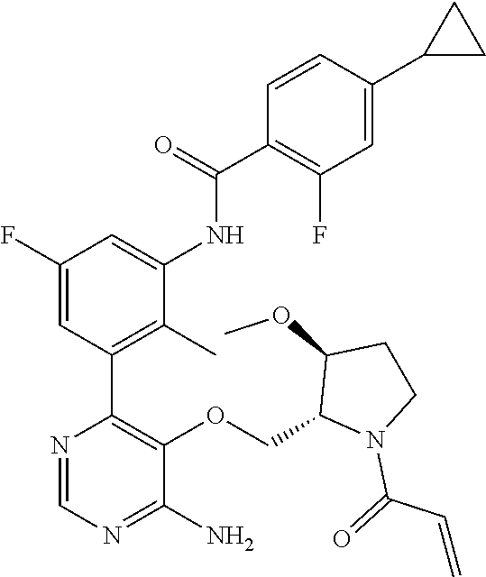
C1(F)=CC(C2=C(OCC3N(C(=O)C=C)CCC3OC)C(N)=NC=N2)=C(C)C(NC(C2=C(F)C=C(C3CC3)C=C2)=O)=C1
